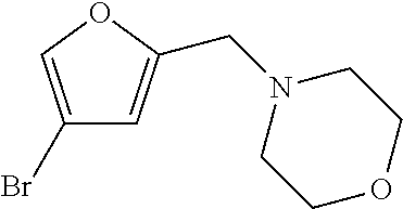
C1(Br)=COC(CN2CCOCC2)=C1
